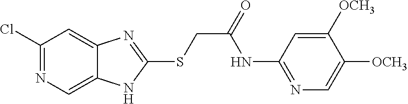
C1(Cl)=NC=C2C(=C1)N=C(SCC(=O)NC1=NC=C([OCH3])C([OCH3])=C1)N2
